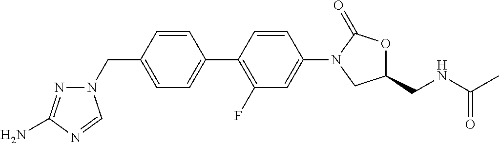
C1=CC(CN2N=C(N)N=C2)=CC=C1C1=C(F)C=C(N2CC(CNC(=O)C)OC2=O)C=C1
